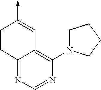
C1=CC2=NC=NC(N3CCCC3)=C2C=C1->C
